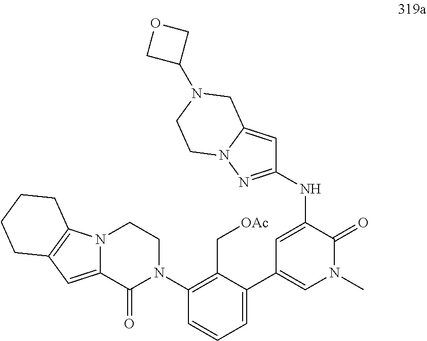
N12C(=CC3=C1CCCC3)C(=O)N(C1=C(C[OAc])C(C3=CN(C)C(=O)C(NC4=NN5C(=C4)CN(C4COC4)CC5)=C3)=CC=C1)CC2
